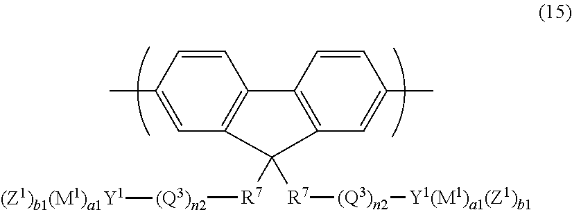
C12=C(C=C(C)C=C1)C([R7][(Q3)n2][(Z1)b1(M1)a1Y1])([R7][(Q3)n2][Y1(M1)a1(Z1)b1])C1=C2C=CC(C)=C1
